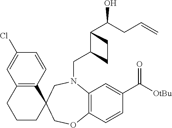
N1(CC2C(C(O)CC=C)CC2)C2=C(C=CC(C(=O)[OtBu])=C2)OCC2(C3=C(C=C(Cl)C=C3)CCC2)C1
